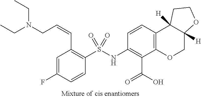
C1=CC(NS(C2=C(C=CCN(CC)CC)C=C(F)C=C2)(=O)=O)=C(C(=O)O)C2=C1C1([H])C([H])(CO2)OCC1
